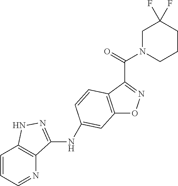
C12=C(C(C(=O)N3CC(F)(F)CCC3)=NO1)C=CC(NC1=NNC3=C1N=CC=C3)=C2
